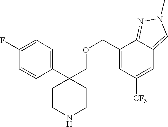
C1(C2(COCC3=CC([CF3])=CC4=CN(C)N=C34)CCNCC2)=CC=C(F)C=C1
